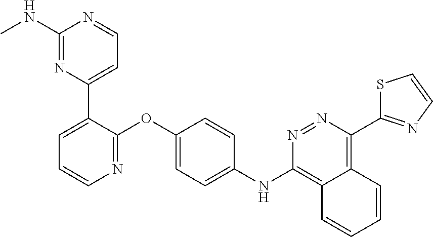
C1(NC)=NC(C2=CC=CN=C2OC2=CC=C(NC3=C4C(=C(C5=NC=CS5)N=N3)C=CC=C4)C=C2)=CC=N1
